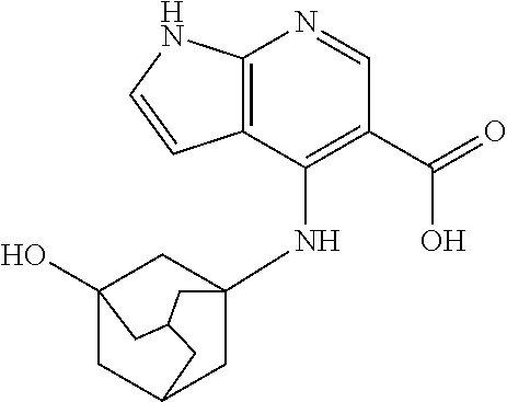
C12=C(C(NC34CC5(O)CC(C3)CC(C4)C5)=C(C(=O)O)C=N1)C=CN2
